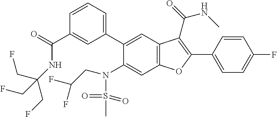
C1=CC=C(C2=CC3=C(C=C2N(S(C)(=O)=O)CC(F)F)OC(C2=CC=C(F)C=C2)=C3C(NC)=O)C=C1C(=O)NC(CF)(CF)CF
